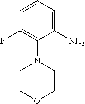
C1=CC=C(N)C(N2CCOCC2)=C1F
